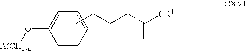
CCCCC([OR1])=O.[A(CH2)n]OC1=CC=CC=C1
